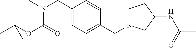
N(C)(CC1=CC=C(CN2CCC(NC(=O)C)C2)C=C1)C(=O)OC(C)(C)C
